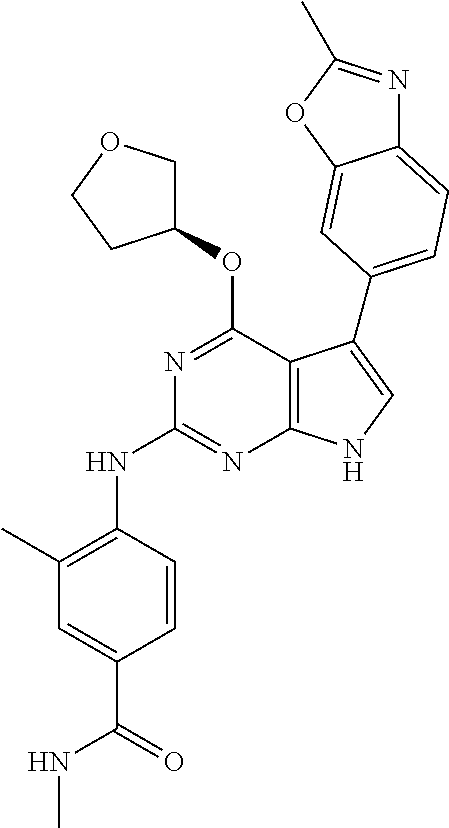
N(C1=NC2=C(C(OC3COCC3)=N1)C(C1=CC=C3N=C(C)OC3=C1)=CN2)C1=C(C)C=C(C(=O)NC)C=C1
